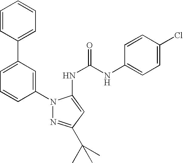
C1=CC(C2=CC=CC(N3N=C(C(C)(C)C)C=C3NC(NC3=CC=C(Cl)C=C3)=O)=C2)=CC=C1
